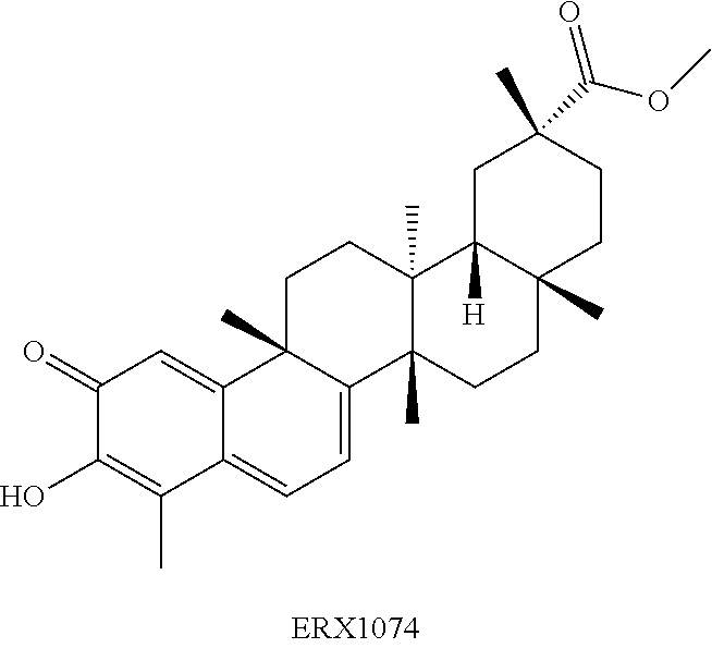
OC1=C(C)C2=CC=C3C(C)(C2=CC1=O)CCC1(C)C3(C)CCC2(C)C1([H])CC(C)(C(OC)=O)CC2
